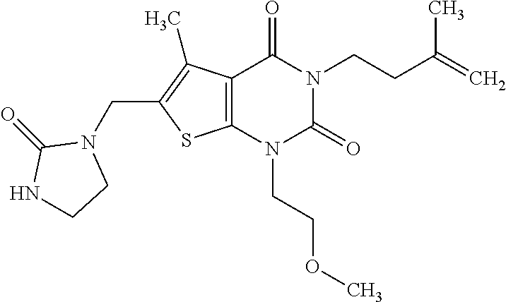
C12=C(N(CCOC)C(=O)N(CCC(=C)C)C1=O)SC(CN1C(=O)NCC1)=C2C
